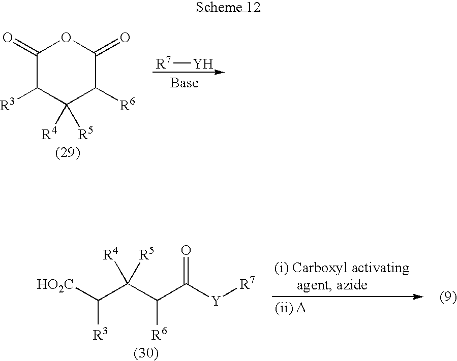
C1(=O)C([R3])C([R4])([R5])C([R6])C(=O)O1.[R7][Y].[R7][Y]C(C(C(C([HO2C])[R3])([R4])[R5])[R6])=O
